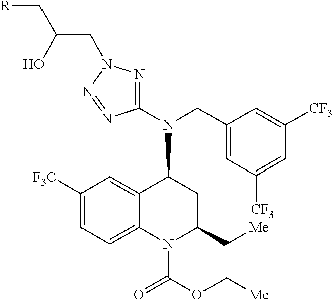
[F3C]C1=CC=C2C(=C1)C(N(CC1=CC([CF3])=CC([CF3])=C1)C1=NN(CC(C[R])O)N=N1)CC(C[Me])N2C(=O)OC[Me]
